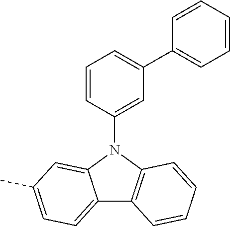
C1=CC(N2C3=CC(C)=CC=C3C3=C2C=CC=C3)=CC(C2=CC=CC=C2)=C1
